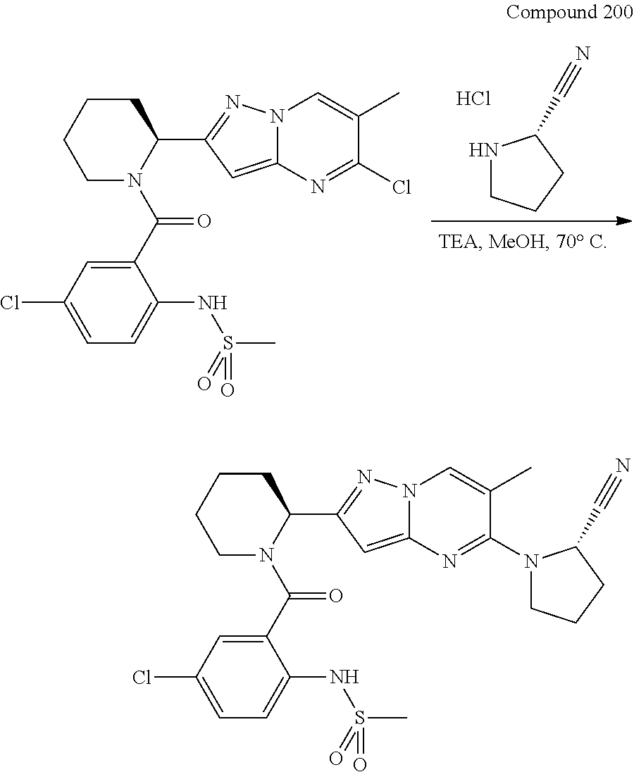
N1CCCC1C#N.Cl.C1(C(N2C(C3=NN4C(=C3)N=C(Cl)C(C)=C4)CCCC2)=O)=CC(Cl)=CC=C1NS(C)(=O)=O.C1(C(N2C(C3=NN4C(=C3)N=C(N3CCCC3C#N)C(C)=C4)CCCC2)=O)=CC(Cl)=CC=C1NS(C)(=O)=O
